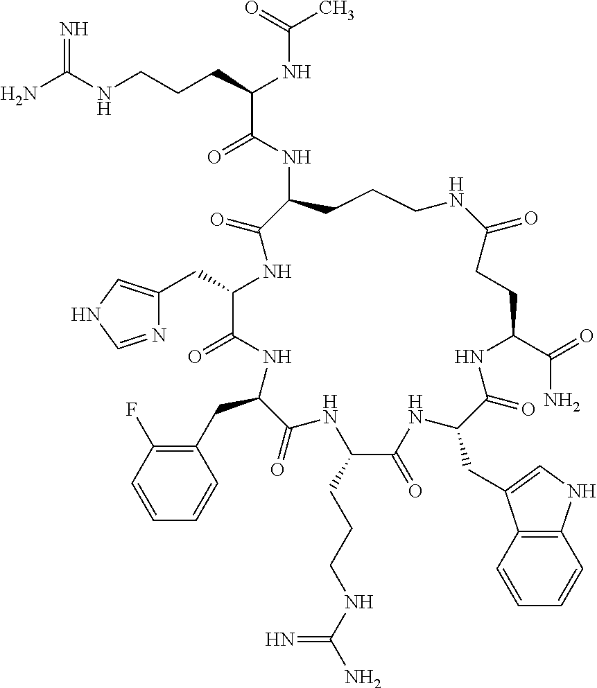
NC(NCCCC(NC(C)=O)C(=O)NC1CCCNC(=O)CCC(C(=O)N)NC(=O)C(CC2=CNC3=C2C=CC=C3)NC(=O)C(CCCNC(N)=N)NC(=O)C(CC2=C(F)C=CC=C2)NC(=O)C(CC2=CNC=N2)NC1=O)=N
